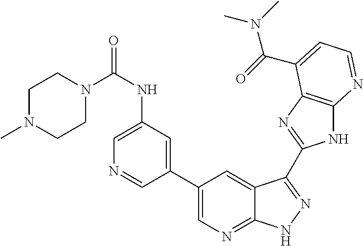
C1(C2=CN=C3C(=C2)C(C2=NC4=C(N2)N=CC=C4C(=O)N(C)C)=NN3)=CC(NC(=O)N2CCN(C)CC2)=CN=C1
